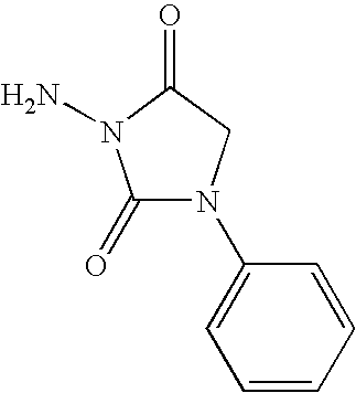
C1(=O)N(C2=CC=CC=C2)CC(=O)N1N
